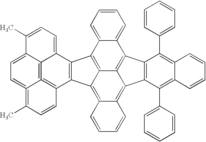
C12=CC=CC=C1C1=C3C(=C4C(=C5C3=C2C2=C5C(C3=CC=CC=C3)=C3C(=C2C2=CC=CC=C2)C=CC=C3)C=CC=C4)C2=C1C1=CC=C(C)C3=CC=C4=C(C)C=CC2=C4=C13
